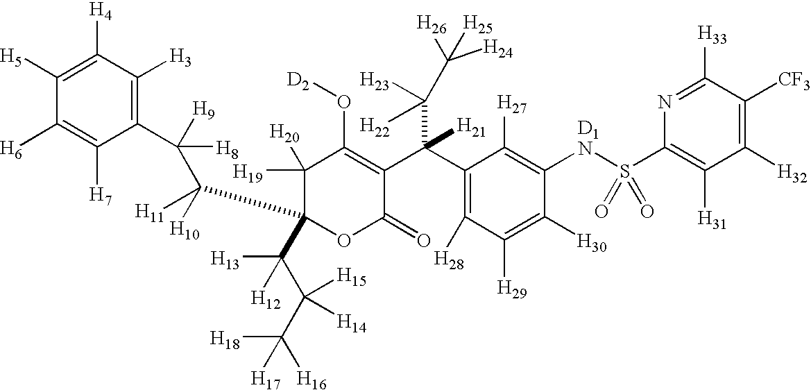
C1(C(C2=C(O[D2])C([H20])([H19])C(C([H11])([H10])C([H9])(C3=C([H3])C([H4])=C([H5])C([H6])=C3[H7])[H8])(C(C(C([H18])([H17])[H16])([H15])[H14])([H13])[H12])OC2=O)(C([H22])([H23])C([H26])([H25])[H24])[H21])=C([H28])C([H29])=C([H30])C([D1N]S(C2=C([H31])C([H32])=C([CF3])C([H33])=N2)(=O)=O)=C1[H27]
